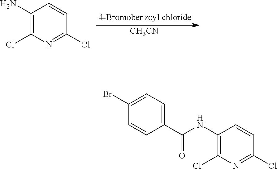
[CH3CN].C1(N)=C(Cl)N=C(Cl)C=C1.C1(NC(C2=CC=C(Br)C=C2)=O)=C(Cl)N=C(Cl)C=C1
